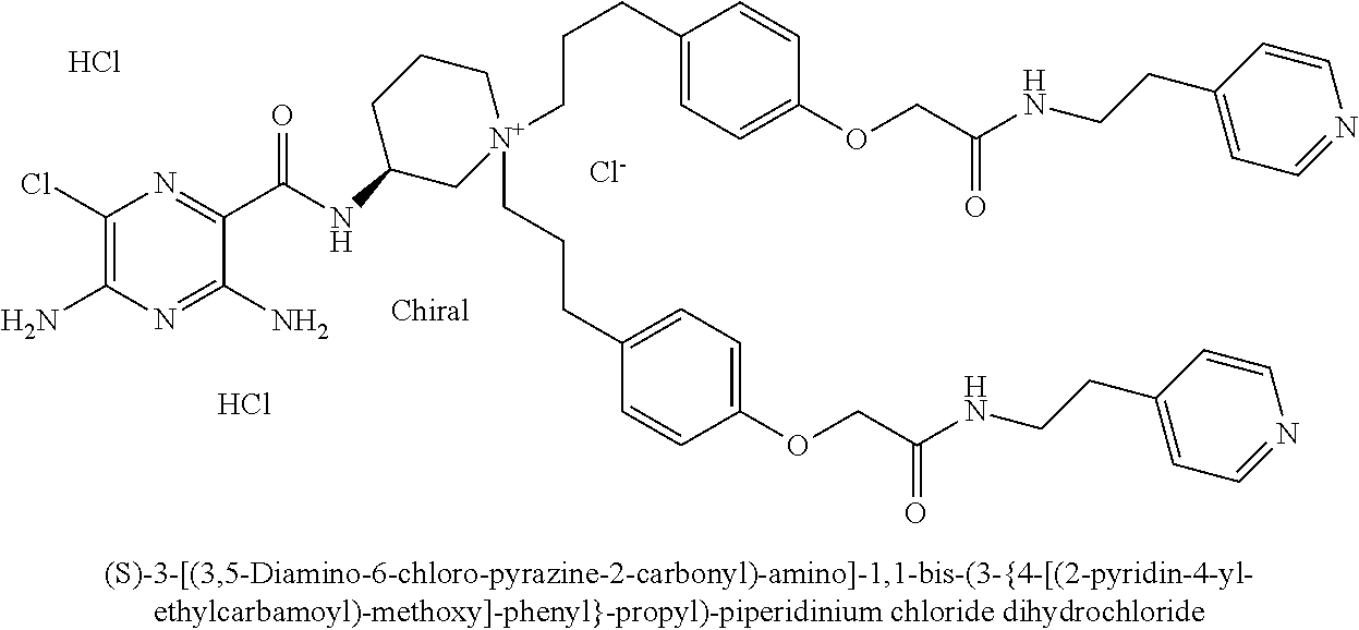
[Cl-].C1(Cl)=C(N)N=C(N)C(C(=O)NC2C[N+](CCCC3=CC=C(OCC(NCCC4=CC=NC=C4)=O)C=C3)(CCCC3=CC=C(OCC(=O)NCCC4=CC=NC=C4)C=C3)CCC2)=N1.Cl.Cl
